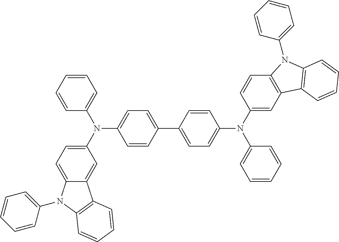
N(C1=CC=C(C2=CC=C(N(C3=CC4=C(C=C3)N(C3=CC=CC=C3)C3=C4C=CC=C3)C3=CC=CC=C3)C=C2)C=C1)(C1=CC=C2C(=C1)C1=C(N2C2=CC=CC=C2)C=CC=C1)C1=CC=CC=C1
